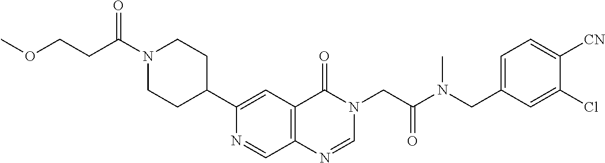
C(CC(N1CCC(C2=CC3=C(C=N2)N=CN(CC(N(CC2=CC=C([CN])C(Cl)=C2)C)=O)C3=O)CC1)=O)OC
